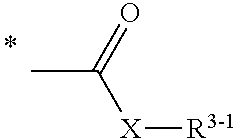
CC(=O)[X][R3-1]
